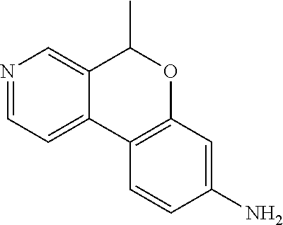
C12=CC=NC=C1C(C)OC1=C2C=CC(N)=C1
